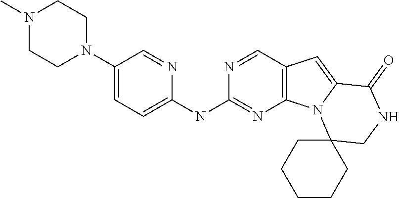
N1=CC2=C(N=C1NC1=CC=C(N3CCN(C)CC3)C=N1)N1C(=C2)C(=O)NCC12CCCCC2
